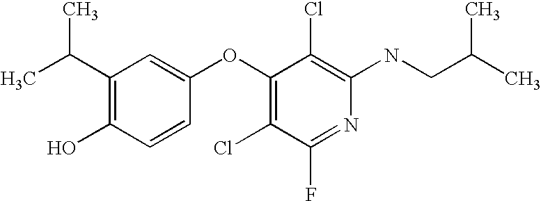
OC1=C(C(C)C)C=C(OC2=C(Cl)C(F)=NC(NCC(C)C)=C2Cl)C=C1
